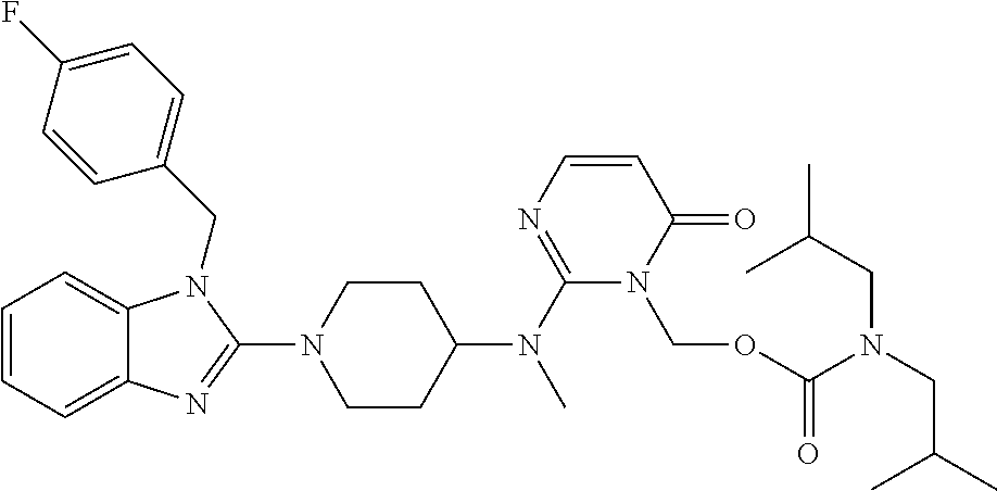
C1=CC=C2C(=C1)N(CC1=CC=C(F)C=C1)C(N1CCC(N(C3=NC=CC(=O)N3COC(N(CC(C)C)CC(C)C)=O)C)CC1)=N2
